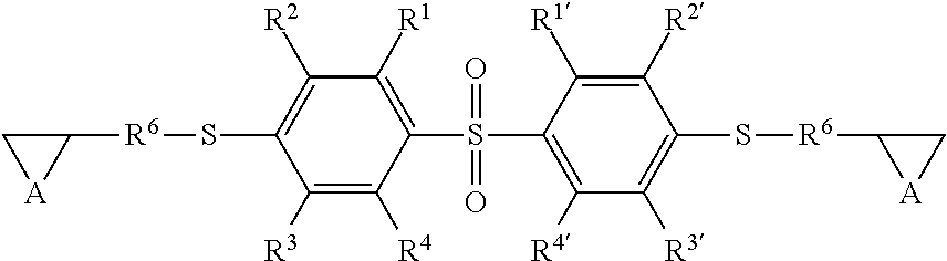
C1([R1])=C(S(C2=C([R4])C([R3])=C(S[R6]C3[A]C3)C([R2])=C2[R1])(=O)=O)C([R4])=C([R3])C(S[R6]C2C[A]2)=C1[R2]
